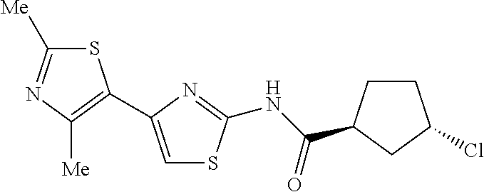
S1C([Me])=NC([Me])=C1C1=CSC(NC(=O)C2CCC(Cl)C2)=N1
